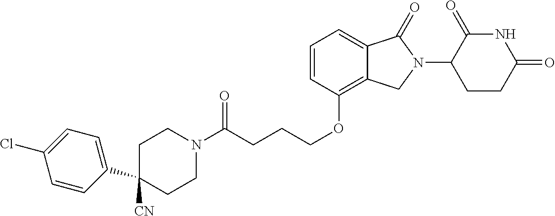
C(CCCOC1=C2C(=CC=C1)C(=O)N(C1C(=O)NC(=O)CC1)C2)(N1CCC(C2=CC=C(Cl)C=C2)([CN])CC1)=O
